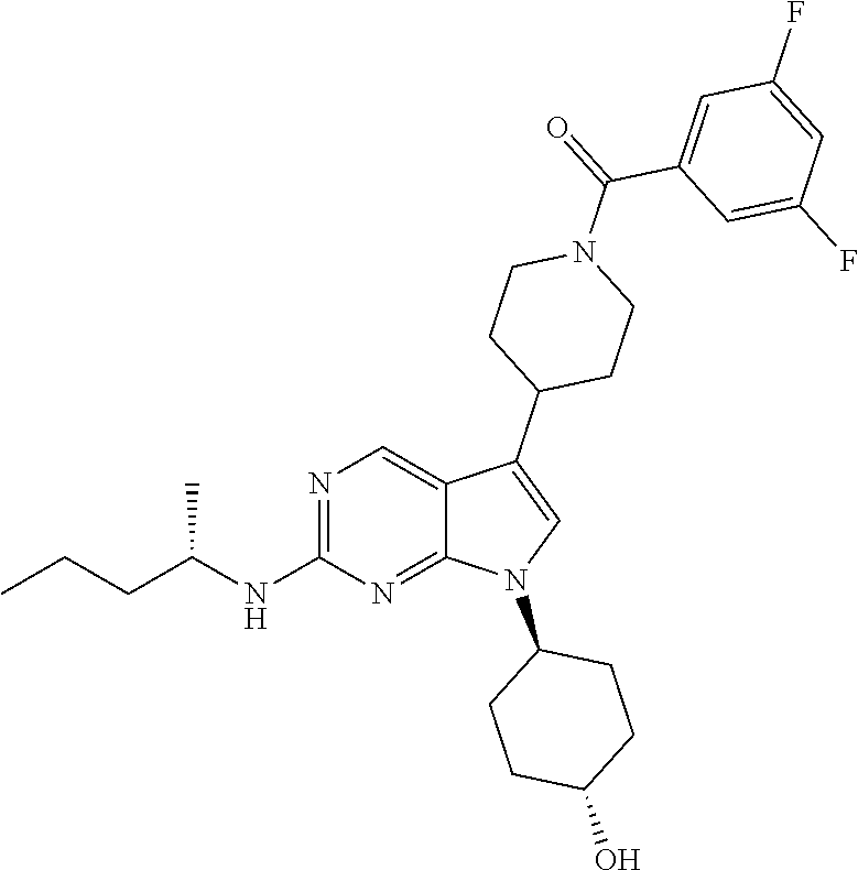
N1=C(NC(CCC)C)N=C2C(=C1)C(C1CCN(C(=O)C3=CC(F)=CC(F)=C3)CC1)=CN2C1CCC(O)CC1
